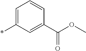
*C1=CC=CC(C(OC)=O)=C1
